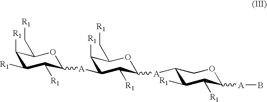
C1([R1])C([A]C2C([R1])C([R1])C([R1])C(C[R1])O2)C([R1])C([A]C2C([R1])C([R1])C([A]B)OC2)OC1C[R1]
